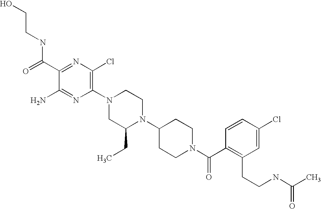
C1(C(=O)NCCO)=NC(Cl)=C(N2CC(CC)N(C3CCN(C(C4=C(CCNC(C)=O)C=C(Cl)C=C4)=O)CC3)CC2)N=C1N
